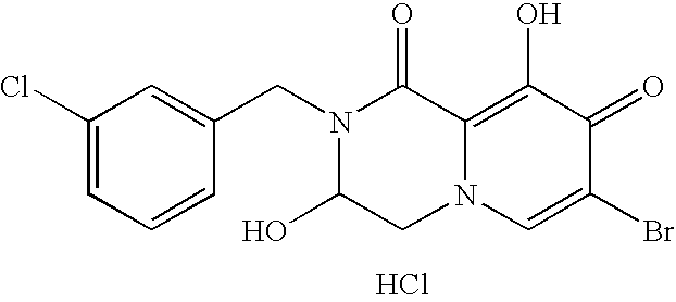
C1=C(CN2C(O)CN3C(=C(O)C(=O)C(Br)=C3)C2=O)C=CC=C1Cl.Cl
